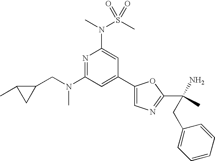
N1=C(N(CC2C(C)C2)C)C=C(C2=CN=C(C(N)(C)CC3=CC=CC=C3)O2)C=C1N(C)S(C)(=O)=O
